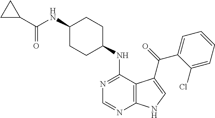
C1(NC(=O)C2CC2)CCC(NC2=NC=NC3=C2C(C(=O)C2=CC=CC=C2Cl)=CN3)CC1
